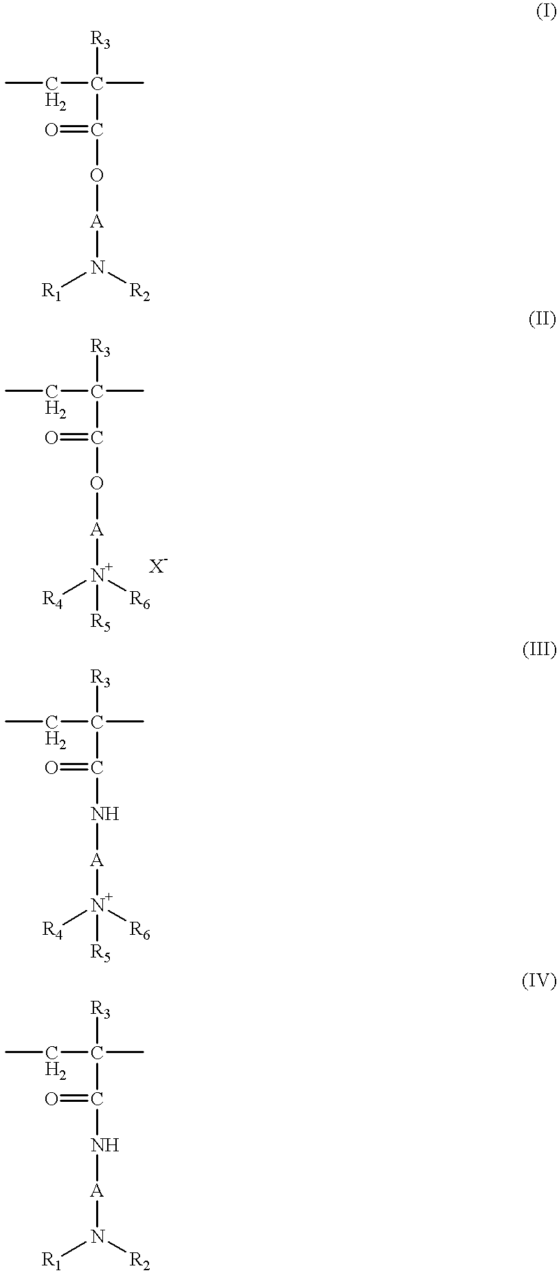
[R3]C(C(=O)O[A]N([R1])[R2])(CC)C.[R3]C(C(=O)O[A][N+]([R4])([R6])[R5])(CC)C.[R3]C(C(=O)N[A][N+]([R4])([R6])[R5])(CC)C.[R3]C(C(=O)N[A]N([R1])[R2])(CC)C
